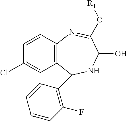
C12=C(C=CC(Cl)=C1)N=C(O[R1])C(O)NC2C1=C(F)C=CC=C1
